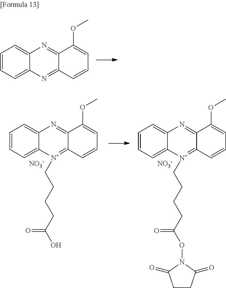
C1=CC=C2C(=C1)N=C1C(=N2)C=CC=C1OC.C1=CC=C2C(=C1)N=C1C(=[N+]2CCCCC(O)=O)C=CC=C1OC.[NO3-].C1=CC=C2C(=C1)N=C1C(=[N+]2CCCCC(ON2C(=O)CCC2=O)=O)C=CC=C1OC.[NO3-]
